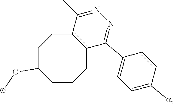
CC1=NN=C(C2=CC=C([a])C=C2)C2=C1CCC(O[w])CCC2
